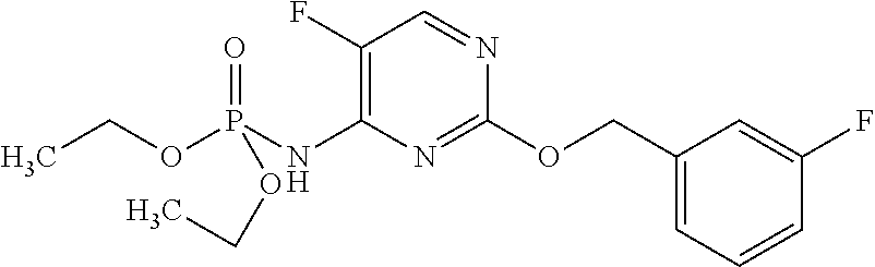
C1(F)=C(NP(OCC)(=O)OCC)N=C(OCC2=CC=CC(F)=C2)N=C1
